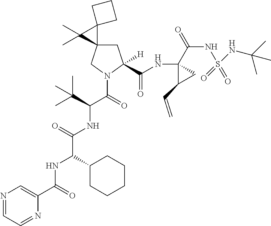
C1C2(CN(C(C(NC(C(NC(C3=CN=CC=N3)=O)C3CCCCC3)=O)C(C)(C)C)=O)C1(C(NC1(C(=O)NS(NC(C)(C)C)(=O)=O)C(C=C)C1)=O)[H])C1(C2(C)C)CCC1
